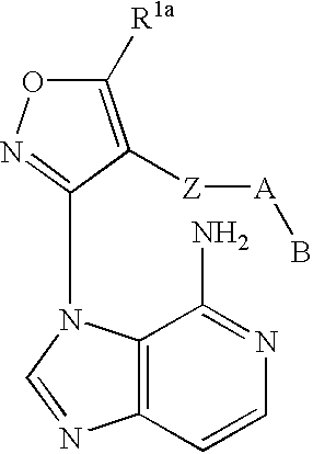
C1([R1a])=C([Z][A]B)C(N2C3=C(N=C2)C=CN=C3N)=NO1
